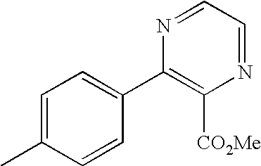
C1=C(C)C=CC(C2=C([CO2Me])N=CC=N2)=C1
